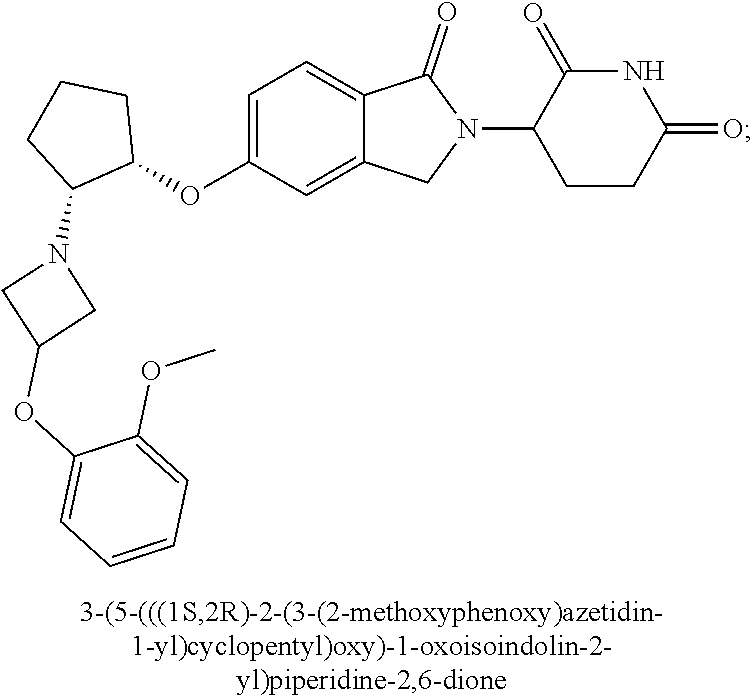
C1=C(OC2CCCC2N2CC(OC3=CC=CC=C3OC)C2)C=C2C(=C1)C(=O)N(C1CCC(=O)NC1=O)C2
